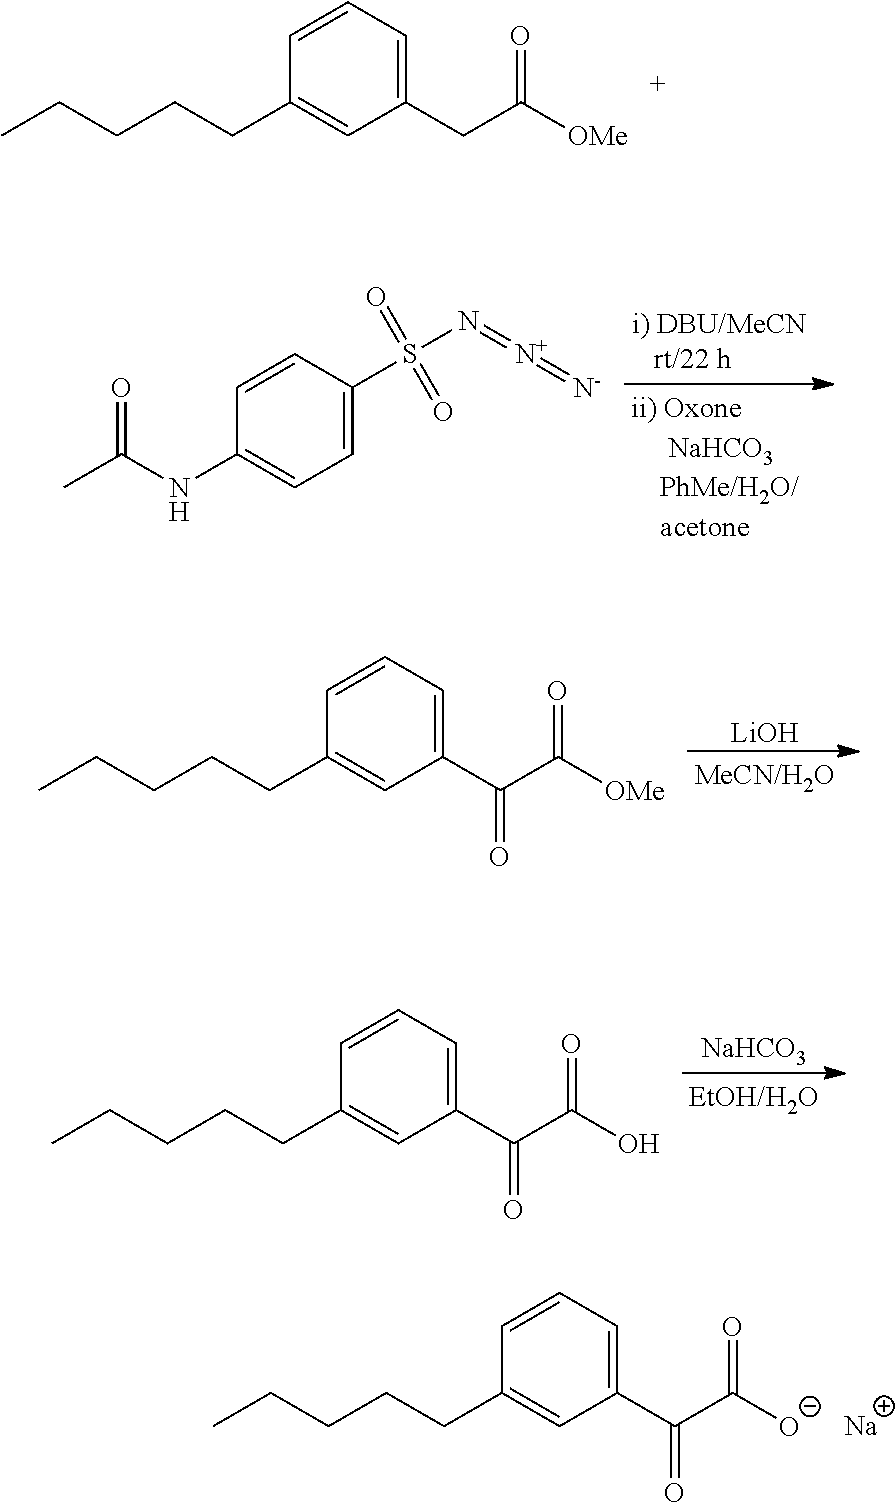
CCCCCC1=CC(CC([OMe])=O)=CC=C1.CC(NC1=CC=C(S(N=[N+]=[N-])(=O)=O)C=C1)=O.[LiOH].CCCCCC1=CC(C(C([OMe])=O)=O)=CC=C1.[NaHCO3].CCCCCC1=CC(C(C(O)=O)=O)=CC=C1.CCCCCC1=CC(C(C([O-])=O)=O)=CC=C1.[Na]
